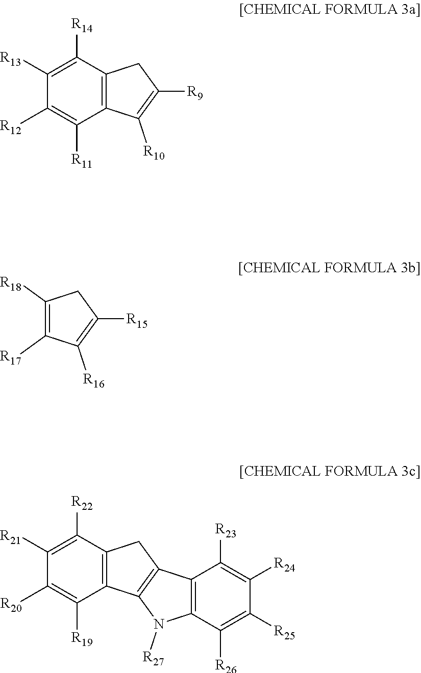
C1([R14])=C([R13])C([R12])=C([R11])C2=C1CC([R9])=C2[R10].C1([R18])=C([R17])C([R16])=C([R15])C1.C1([R22])=C([R21])C([R20])=C([R19])C2=C1CC1=C2N([R27])C2=C1C([R23])=C([R24])C([R25])=C2[R26]
